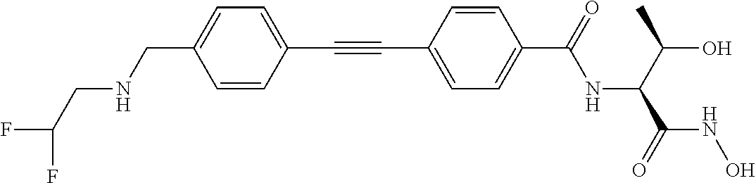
C(C1=CC=C(C(=O)NC(C(C)O)C(=O)NO)C=C1)#CC1=CC=C(CNCC(F)F)C=C1
